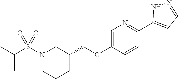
N1=C(C2=CC=NN2)C=CC(OCC2CCCN(S(C(C)C)(=O)=O)C2)=C1
